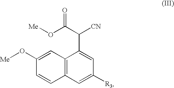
C12=C(C=C([R3])C=C1C([CN])C(O[Me])=O)C=CC(O[Me])=C2
